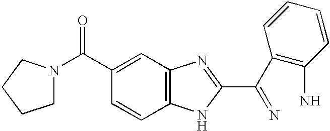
C12=C(C=C(C(=O)N3CCCC3)C=C1)N=C(C(C1=C(N)C=CC=C1)=N)N2
